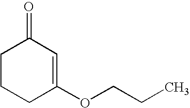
C1CCC(OCCC)=CC1=O
